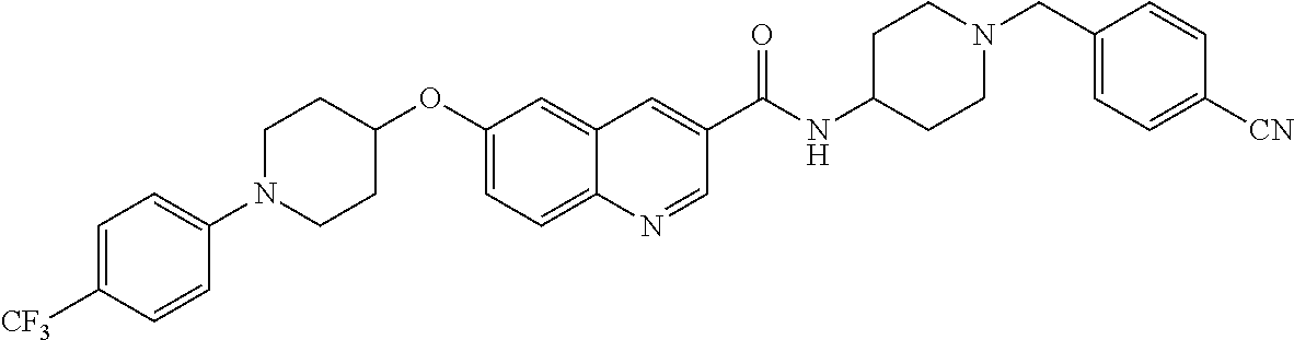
C1(N2CCC(OC3=CC=C4C(=C3)C=C(C(NC3CCN(CC5=CC=C([CN])C=C5)CC3)=O)C=N4)CC2)=CC=C([CF3])C=C1
